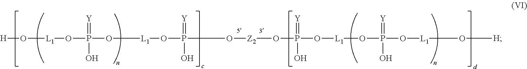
[H]O[L1]OP(O[L1]OP(O[Z2]OP(O[L1]OP(O[L1]O[H])(=[Y])O)(=[Y])O)(=[Y])O)(=[Y])O
